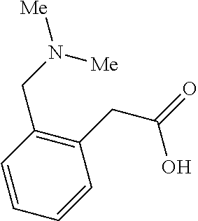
C1=CC(CN([Me])[Me])=C(CC(=O)O)C=C1
